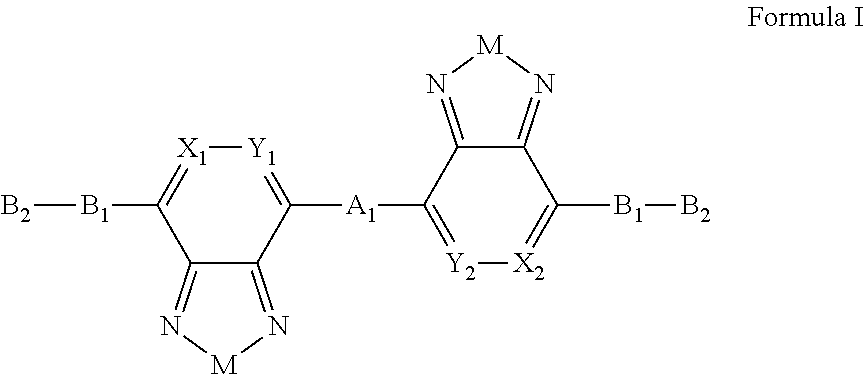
[B2][B1]C1=[X1][Y1]=C([A1]C2=[Y2][X2]=C([B1][B2])C3=N[M]N=C23)C2=N[M]N=C12
